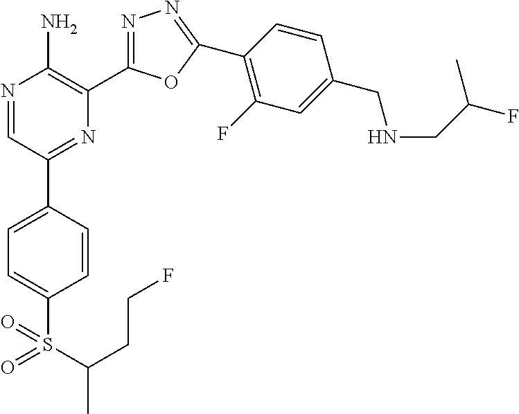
N1=CC(C2=CC=C(S(C(CCF)C)(=O)=O)C=C2)=NC(C2=NN=C(C3=C(F)C=C(CNCC(F)C)C=C3)O2)=C1N
